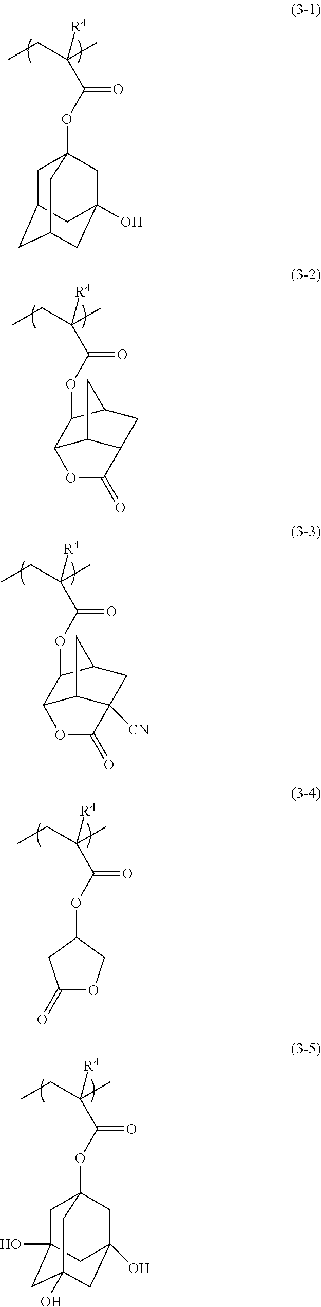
CCC(C)(C(OC12CC3CC(CC(O)(C1)C3)C2)=O)[R4].CCC(C)(C(OC1C2C3C(CC1C3)C(=O)O2)=O)[R4].CCC(C)(C(OC1C2C3C([CN])(CC1C3)C(=O)O2)=O)[R4].CCC(C)(C(OC1CC(=O)OC1)=O)[R4].CCC(C)(C(OC12CC3(O)CC(O)(CC(O)(C1)C3)C2)=O)[R4]
